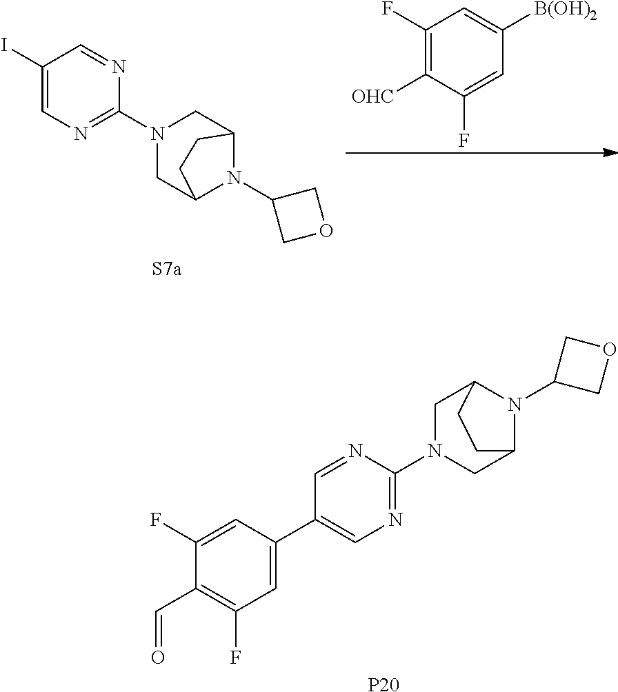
C1(I)=CN=C(N2CC3N(C4COC4)C(C2)CC3)N=C1.C1(F)=C([OHC])C(F)=CC([B(OH)2])=C1.C1(C2=CC(F)=C(C=O)C(F)=C2)=CN=C(N2CC3N(C4COC4)C(C2)CC3)N=C1.[P20]
